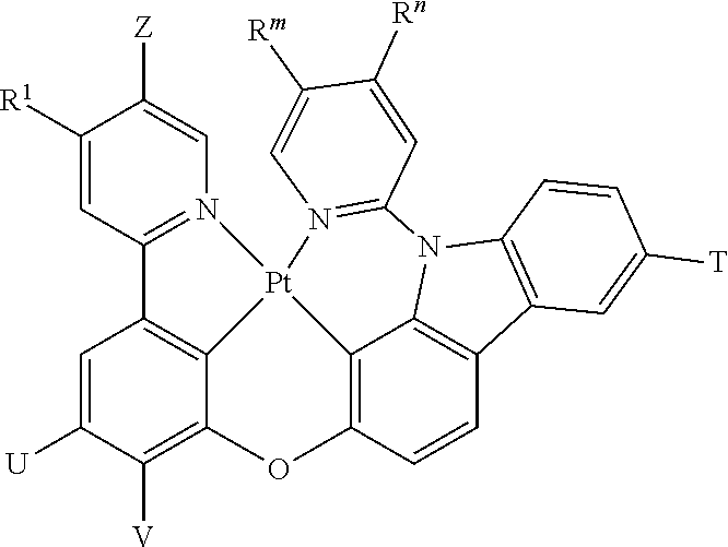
C1([R1])=CC2=N(C=C1[Z])[Pt]13C4=C2C=C([U])C([V])=C4OC2=C1C1=C(C=C2)C2=C(N1C1=N3C=C([Rm])C([Rn])=C1)C=CC([T])=C2
